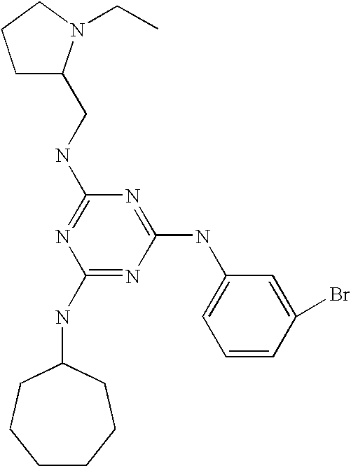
C1(NC2CCCCCC2)=NC(NC2=CC=CC(Br)=C2)=NC(NCC2CCCN2CC)=N1
